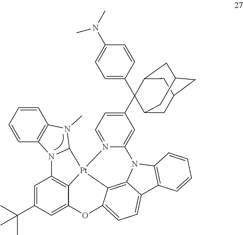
C1=CC=CC2=C1N(C)C1N2C2=C3[Pt]14N1=CC=C(C5(C6=CC=C(N(C)C)C=C6)C6CC7CC(CC5C7)C6)C=C1N1C5=C4C(=CC=C5C4=C1C=CC=C4)OC3=CC(C(C)(C)C)=C2
